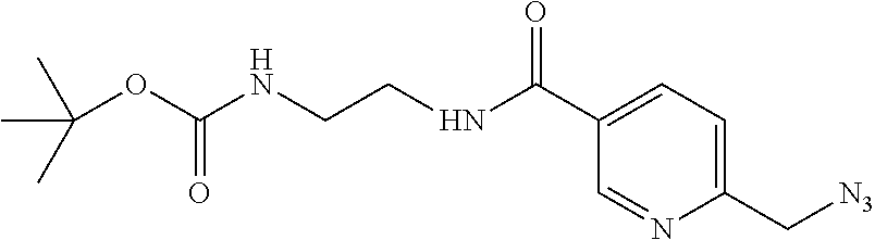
C1(C(NCCNC(OC(C)(C)C)=O)=O)=CC=C(C[N3])N=C1
